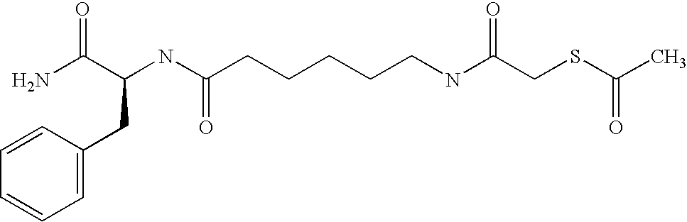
NC(C(NC(CCCCCNC(CSC(C)=O)=O)=O)CC1=CC=CC=C1)=O
